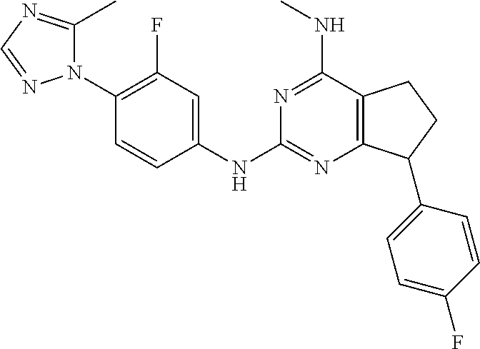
C1(N2C(C)=NC=N2)=C(F)C=C(NC2=NC3=C(C(NC)=N2)CCC3C2=CC=C(F)C=C2)C=C1
